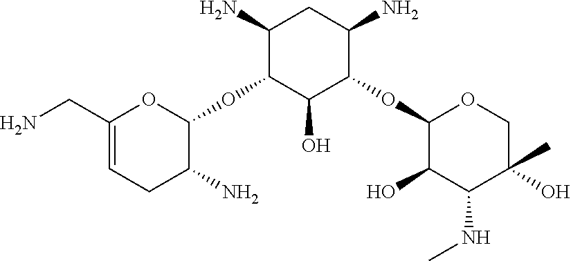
C1(CN)=CCC(N)C(OC2C(O)C(OC3C(O)C(NC)C(C)(O)CO3)C(N)CC2N)O1
